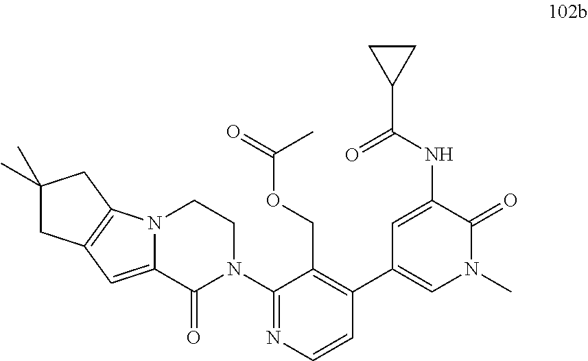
C1(C(NC2=CC(C3=C(COC(=O)C)C(N4CCN5C(=CC6=C5CC(C)(C)C6)C4=O)=NC=C3)=CN(C)C2=O)=O)CC1
